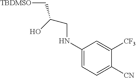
C1(NCC(C[TBDMSO])O)=CC=C([CN])C([CF3])=C1
